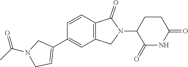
C1=CC2=C(C=C1C1=CCN(C(C)=O)C1)CN(C1C(=O)NC(=O)CC1)C2=O
